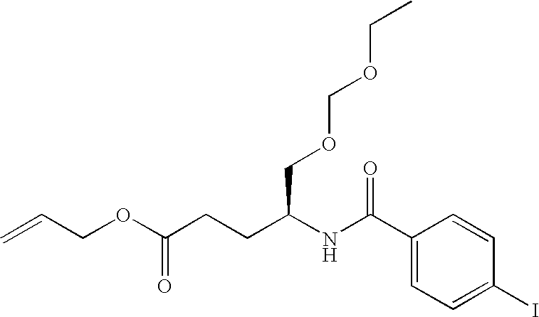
O(C(CCC(NC(C1=CC=C(I)C=C1)=O)COCOCC)=O)CC=C
